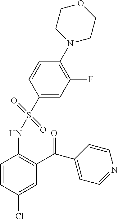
C1=CC(Cl)=CC(C(C2=CC=NC=C2)=O)=C1NS(C1=CC(F)=C(N2CCOCC2)C=C1)(=O)=O
